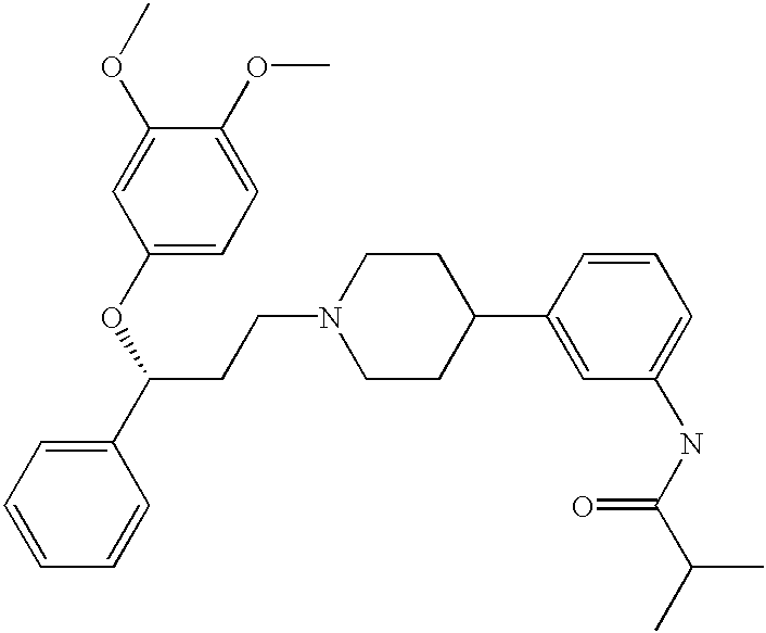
C(CN1CCC(C2=CC(NC(C(C)C)=O)=CC=C2)CC1)C(C1=CC=CC=C1)OC1=CC=C(OC)C(OC)=C1
